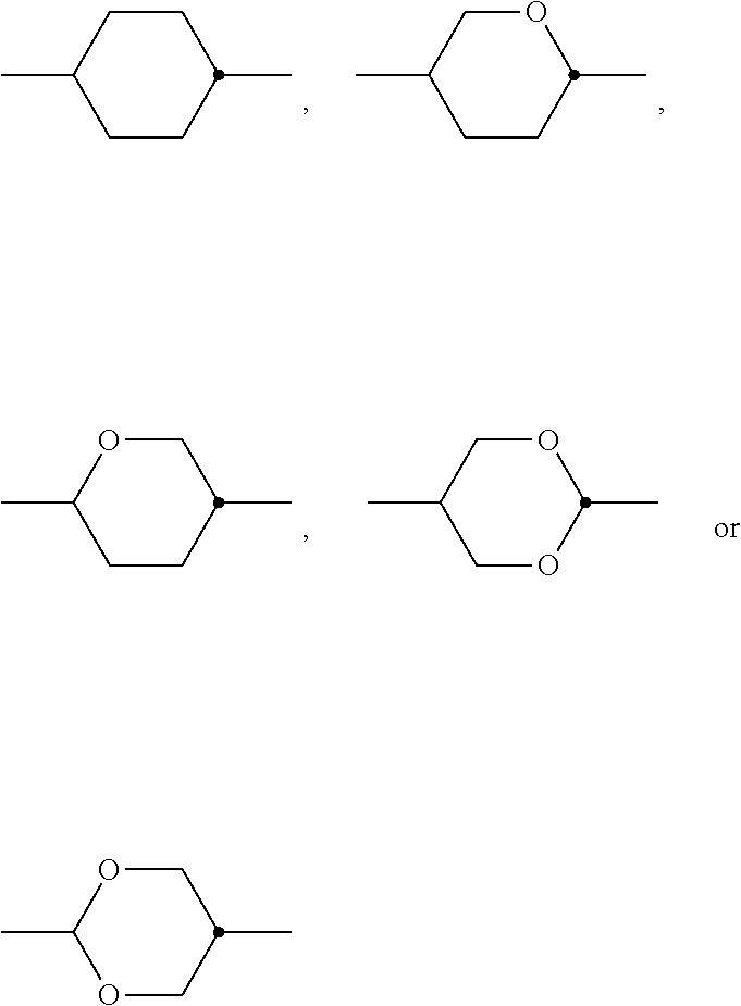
C1OC(C)OCC1C.C1CC(C)CCC1C.O1CC(C)CCC1C.C1OC(C)CCC1C.O1CC(C)COC1C
